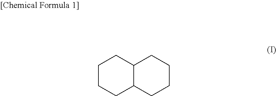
C1CCC2C(C1)CCCC2
